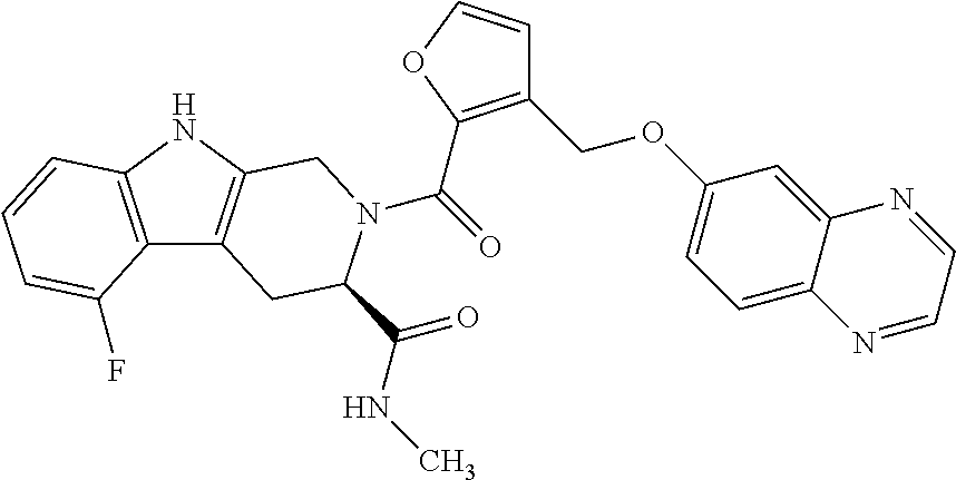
C(=O)(N1C(C(=O)NC)CC2=C(NC3=C2C(F)=CC=C3)C1)C1=C(COC2=CC=C3C(=C2)N=CC=N3)C=CO1
